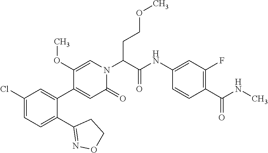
C1(Cl)=CC=C(C2=NOCC2)C(C2=CC(=O)N(C(CCOC)C(=O)NC3=CC(F)=C(C(NC)=O)C=C3)C=C2OC)=C1
